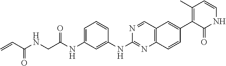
C1=C(NC(CNC(C=C)=O)=O)C=C(NC2=NC3=C(C=N2)C=C(C2=C(C)C=CNC2=O)C=C3)C=C1
